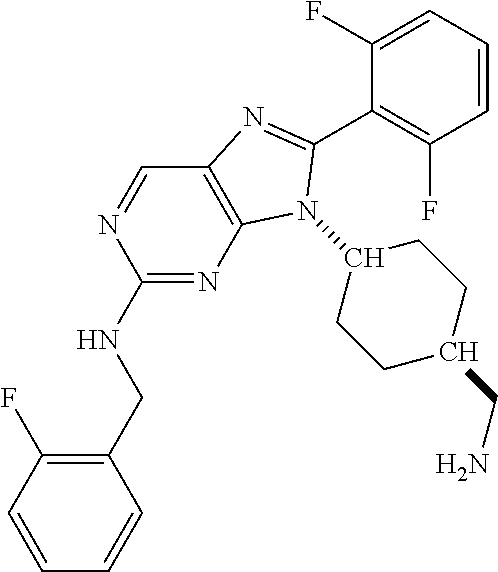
C1(CNC2=NC3=C(C=N2)N=C(C2=C(F)C=CC=C2F)N3C2CCC(CN)CC2)=C(F)C=CC=C1
